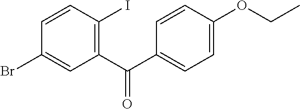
C1=CC(I)=C(C(C2=CC=C(OCC)C=C2)=O)C=C1Br
